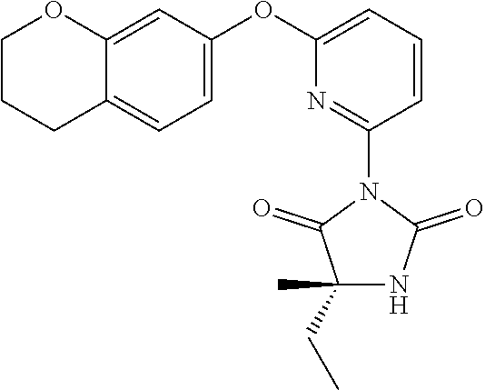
C1=CC=C(OC2=CC=C3C(=C2)OCCC3)N=C1N1C(=O)C(CC)(C)NC1=O
